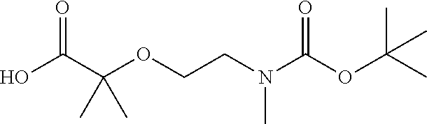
O=C(C(OCCN(C(OC(C)(C)C)=O)C)(C)C)O
